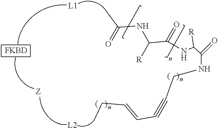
[L1].[L2].[FKBD].N(C(C(=O)NC(C(NCC#CC=CCC)=O)[R])[R])C(=O)C
